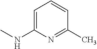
C1=C(NC)N=C(C)C=C1
